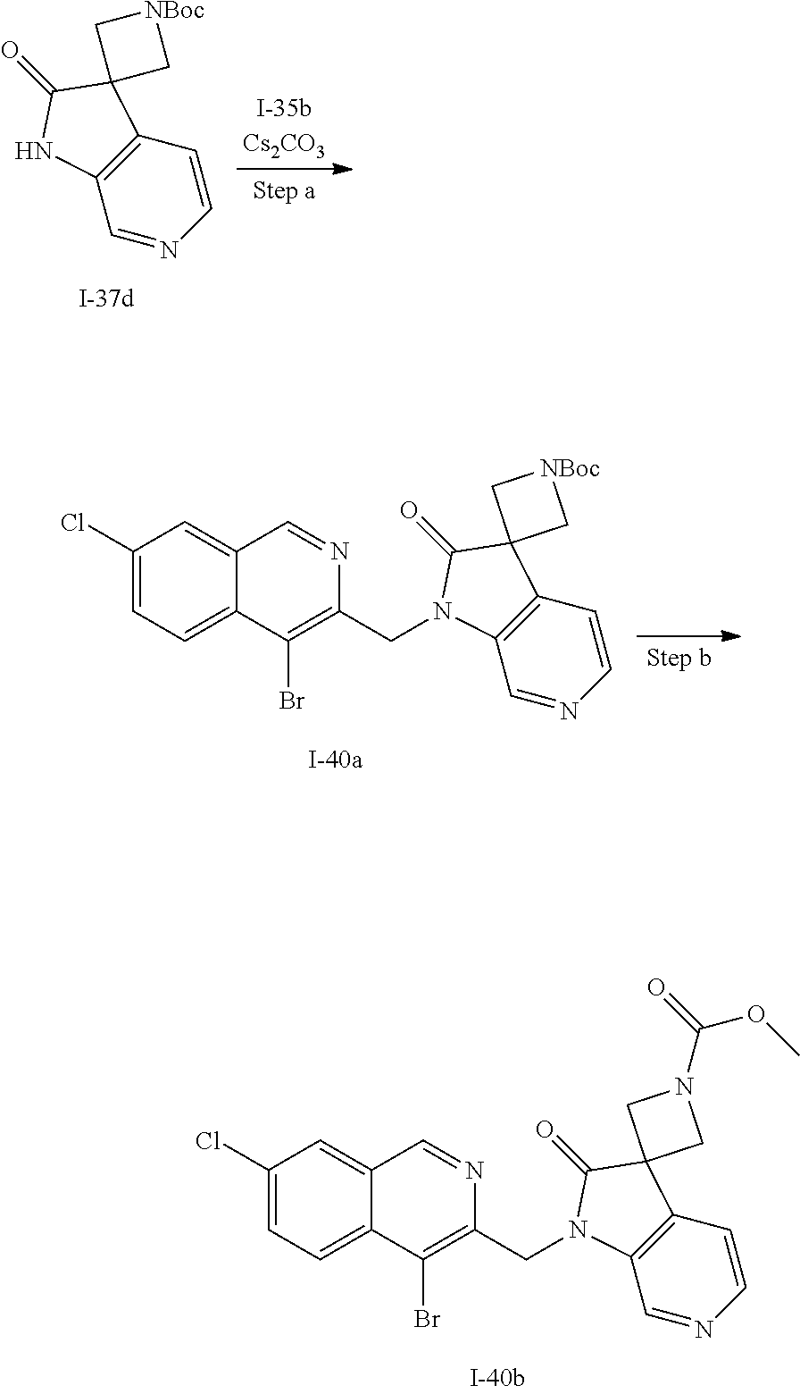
C1=NC=CC2=C1N(CC1=C(Br)C3=CC=C(Cl)C=C3C=N1)C(=O)C21CN(C(OC)=O)C1.C1=NC=CC2=C1NC(=O)C21C[NBoc]C1.C1=NC=CC2=C1N(CC1=C(Br)C3=CC=C(Cl)C=C3C=N1)C(=O)C21C[NBoc]C1
